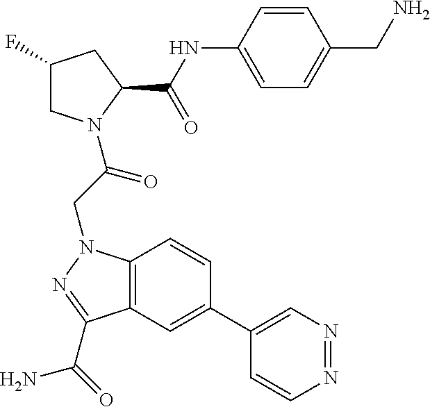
C1(F)CN(C(CN2C3=C(C=C(C4=CN=NC=C4)C=C3)C(C(N)=O)=N2)=O)C(C(NC2=CC=C(CN)C=C2)=O)C1
